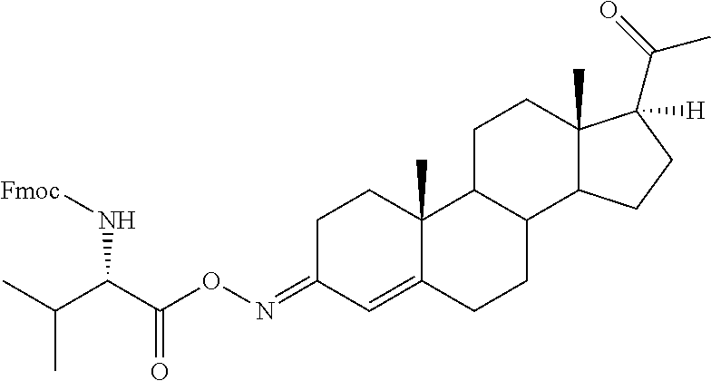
C1C(=NOC(C(C(C)C)N[Fmoc])=O)C=C2C(C)(C1)C1C(CC2)C2C(C)(CC1)C(C(=O)C)([H])CC2
